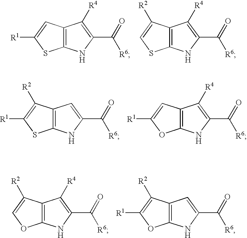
C12=C(NC(C([R6])=O)=C1[R4])SC([R1])=C2.C12=C(NC(C([R6])=O)=C1[R4])SC=C2[R2].C12=C(NC(C([R6])=O)=C1)SC([R1])=C2[R2].C12=C(NC(C([R6])=O)=C1[R4])OC([R1])=C2.C12=C(NC(C([R6])=O)=C1[R4])OC=C2[R2].C12=C(NC(C([R6])=O)=C1)OC([R1])=C2[R2]
